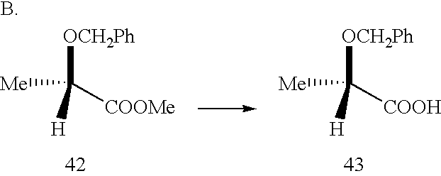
C([OCH2Ph])([COOMe])([Me])[H].C([OCH2Ph])([COOH])([Me])[H]
